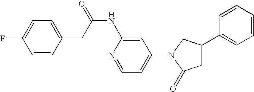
N(C1=CC(N2C(=O)CC(C3=CC=CC=C3)C2)=CC=N1)C(=O)CC1=CC=C(F)C=C1
